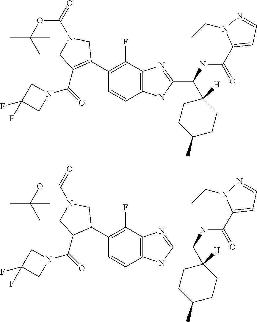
C12=C(C(F)=C(C3=C(C(N4CC(F)(F)C4)=O)CN(C(OC(C)(C)C)=O)C3)C=C1)N=C(C(C1([H])CCC(C)CC1)NC(=O)C1=CC=NN1CC)N2.C12=C(C(F)=C(C3CN(C(OC(C)(C)C)=O)CC3C(N3CC(F)(F)C3)=O)C=C1)N=C(C(C1([H])CCC(C)CC1)NC(=O)C1=CC=NN1CC)N2
